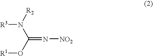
[R3]N([R2])C(O[R1])=N[NO2]
